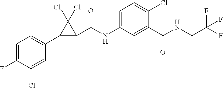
C1=C(F)C(Cl)=CC(C2C(C(NC3=CC=C(Cl)C(C(NCC(F)(F)F)=O)=C3)=O)C2(Cl)Cl)=C1
